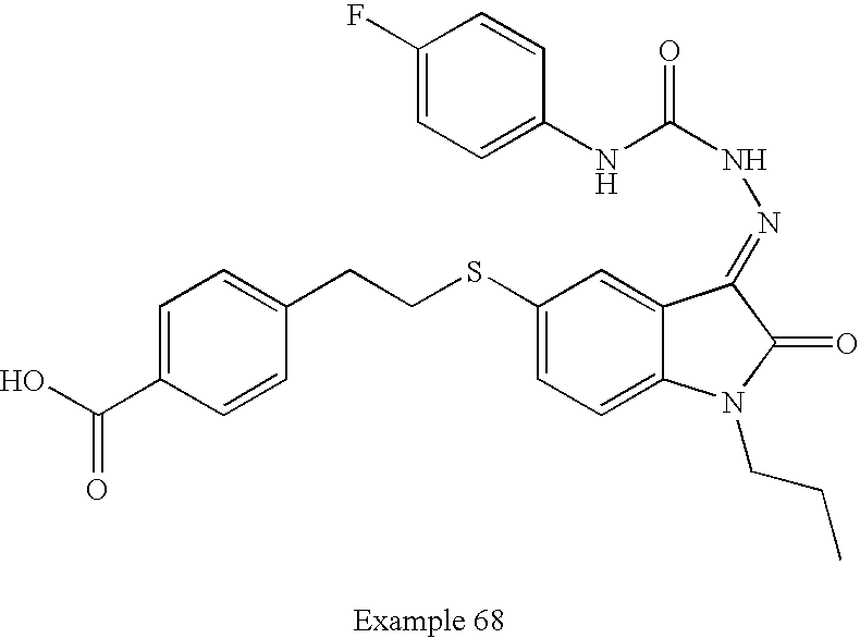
C1=C(C(O)=O)C=CC(CCSC2=CC=C3C(=C2)C(=NNC(=O)NC2=CC=C(F)C=C2)C(=O)N3CCC)=C1
